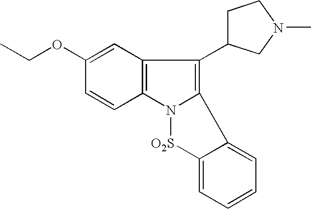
C1=C(OCC)C=CC2=C1C(C1CCN(C)C1)=C1N2[O2S]C2=CC=CC=C12
